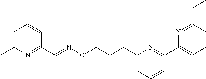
C1=C(C)N=C(C(=NOCCCC2=CC=CC(C3=C(C)C=CC(CC)=N3)=N2)C)C=C1
